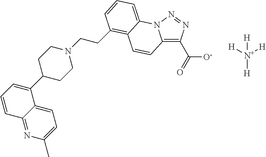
C12=C(C([O-])=O)N=NN1C1=CC=CC(CCN3CCC(C4=CC=CC5=NC(C)=CC=C45)CC3)=C1C=C2.[N+]([H])([H])([H])[H]
